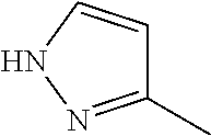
C1(C)=NNC=C1
